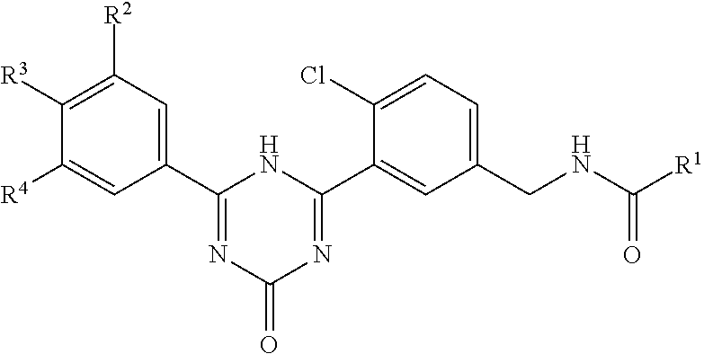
[R1]C(=O)NCC1=CC=C(Cl)C(C2=NC(=O)N=C(C3=CC([R2])=C([R3])C([R4])=C3)N2)=C1
